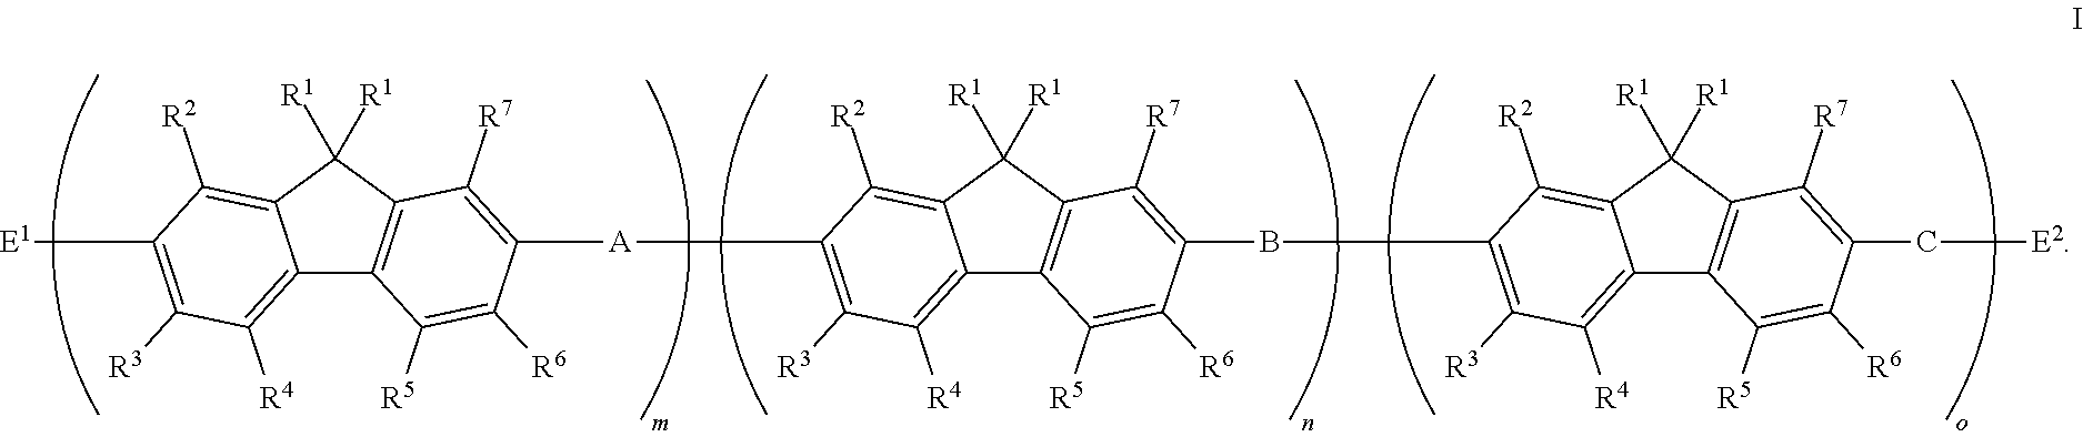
C12=C([R4])C([R3])=C([E1])C([R2])=C1C([R1])([R1])C1=C2C([R5])=C([R6])C([A]C2=C([R3])C([R4])=C3C4=C(C([R1])([R1])C3=C2[R2])C([R7])=C(BC2=C([R3])C([R4])=C3C5=C(C([R1])([R1])C3=C2[R2])C([R7])=C(C[E2])C([R6])=C5[R5])C([R6])=C4[R5])=C1[R7]
